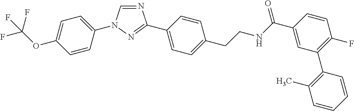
C1=CC(N2C=NC(C3=CC=C(CCNC(C4=CC(C5=C(C)C=CC=C5)=C(F)C=C4)=O)C=C3)=N2)=CC=C1OC(F)(F)F
